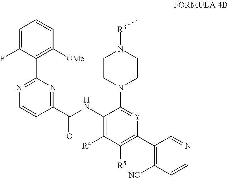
C1=C(F)C(C2=[X]C=CC(C(NC3=C([R4])C([R5])=C(C4=C([NC])C=CN=C4)[Y]=C3N3CCN([R3]C)CC3)=O)=N2)=C([OMe])C=C1
